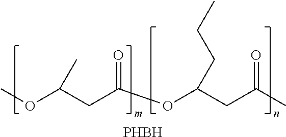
[PHBH].COC(CC(OC(CC(C)=O)CCC)=O)C
